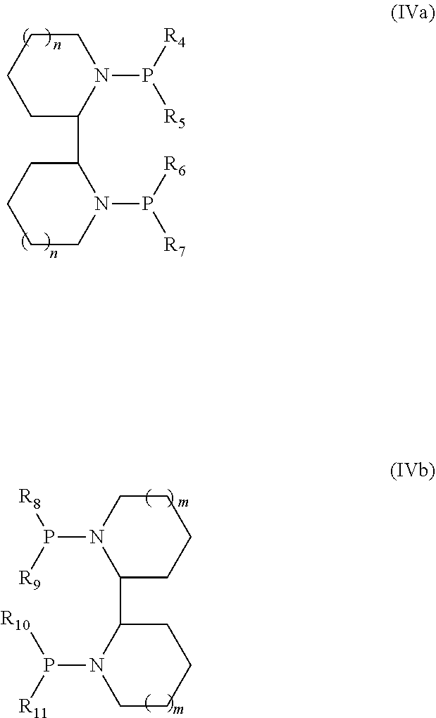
C1C(C2CCCCN2P([R6])[R7])N(P([R4])[R5])CCC1.C1C(C2CCCCN2P([R10])[R11])N(P([R8])[R9])CCC1
